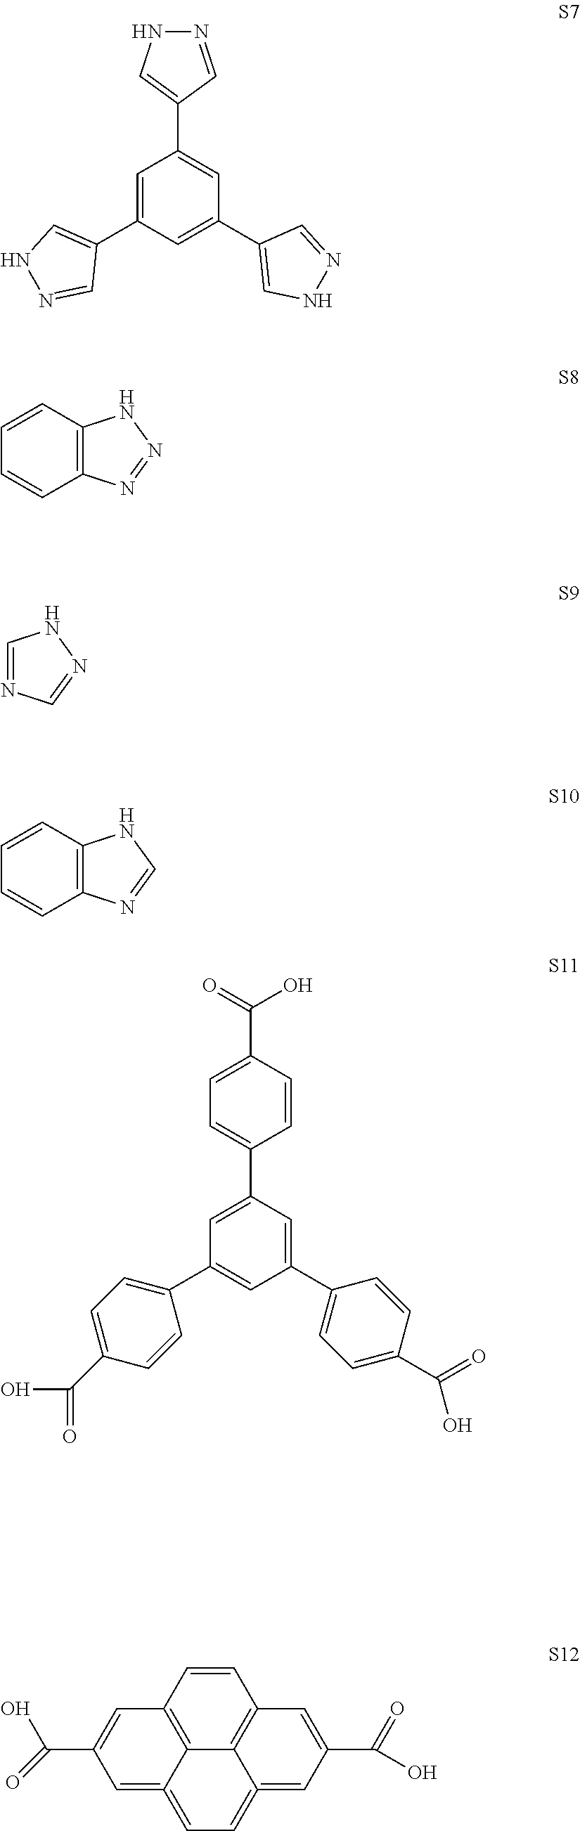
C1=C(C2=CNN=C2)C=C(C2=CNN=C2)C=C1C1=CNN=C1.C1=CC2=C(C=C1)NN=N2.N1=CNN=C1.C1=CC2=C(C=C1)NC=N2.C1(C2=CC=C(C(=O)O)C=C2)=CC(C2=CC=C(C(O)=O)C=C2)=CC(C2=CC=C(C(=O)O)C=C2)=C1.C1=CC2=C3C4=C1C=C(C(=O)O)C=C4=CC=C3=CC(C(O)=O)=C2
